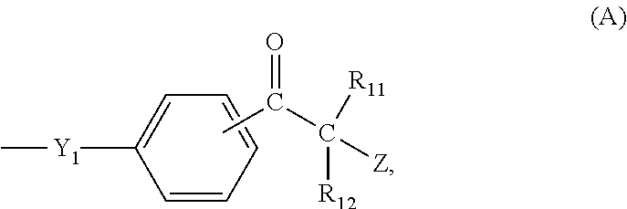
C1([Y1]C)=CC=CC=C1.CC(=O)C([Z])([R11])[R12]
